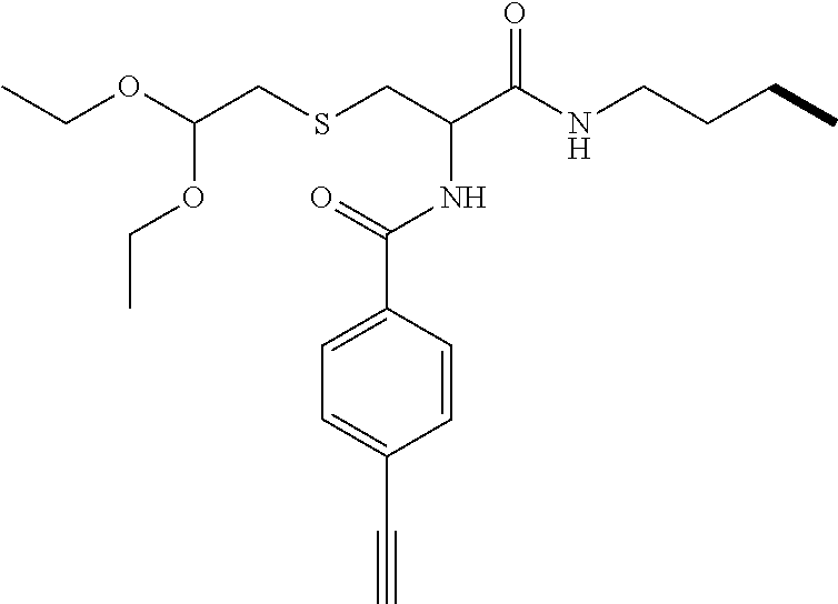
O(C(CSCC(C(NCCCC)=O)NC(=O)C1=CC=C(C#C)C=C1)OCC)CC
